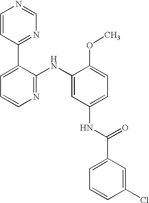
N1=C(NC2=CC(NC(C3=CC=CC(Cl)=C3)=O)=CC=C2OC)C(C2=NC=NC=C2)=CC=C1
